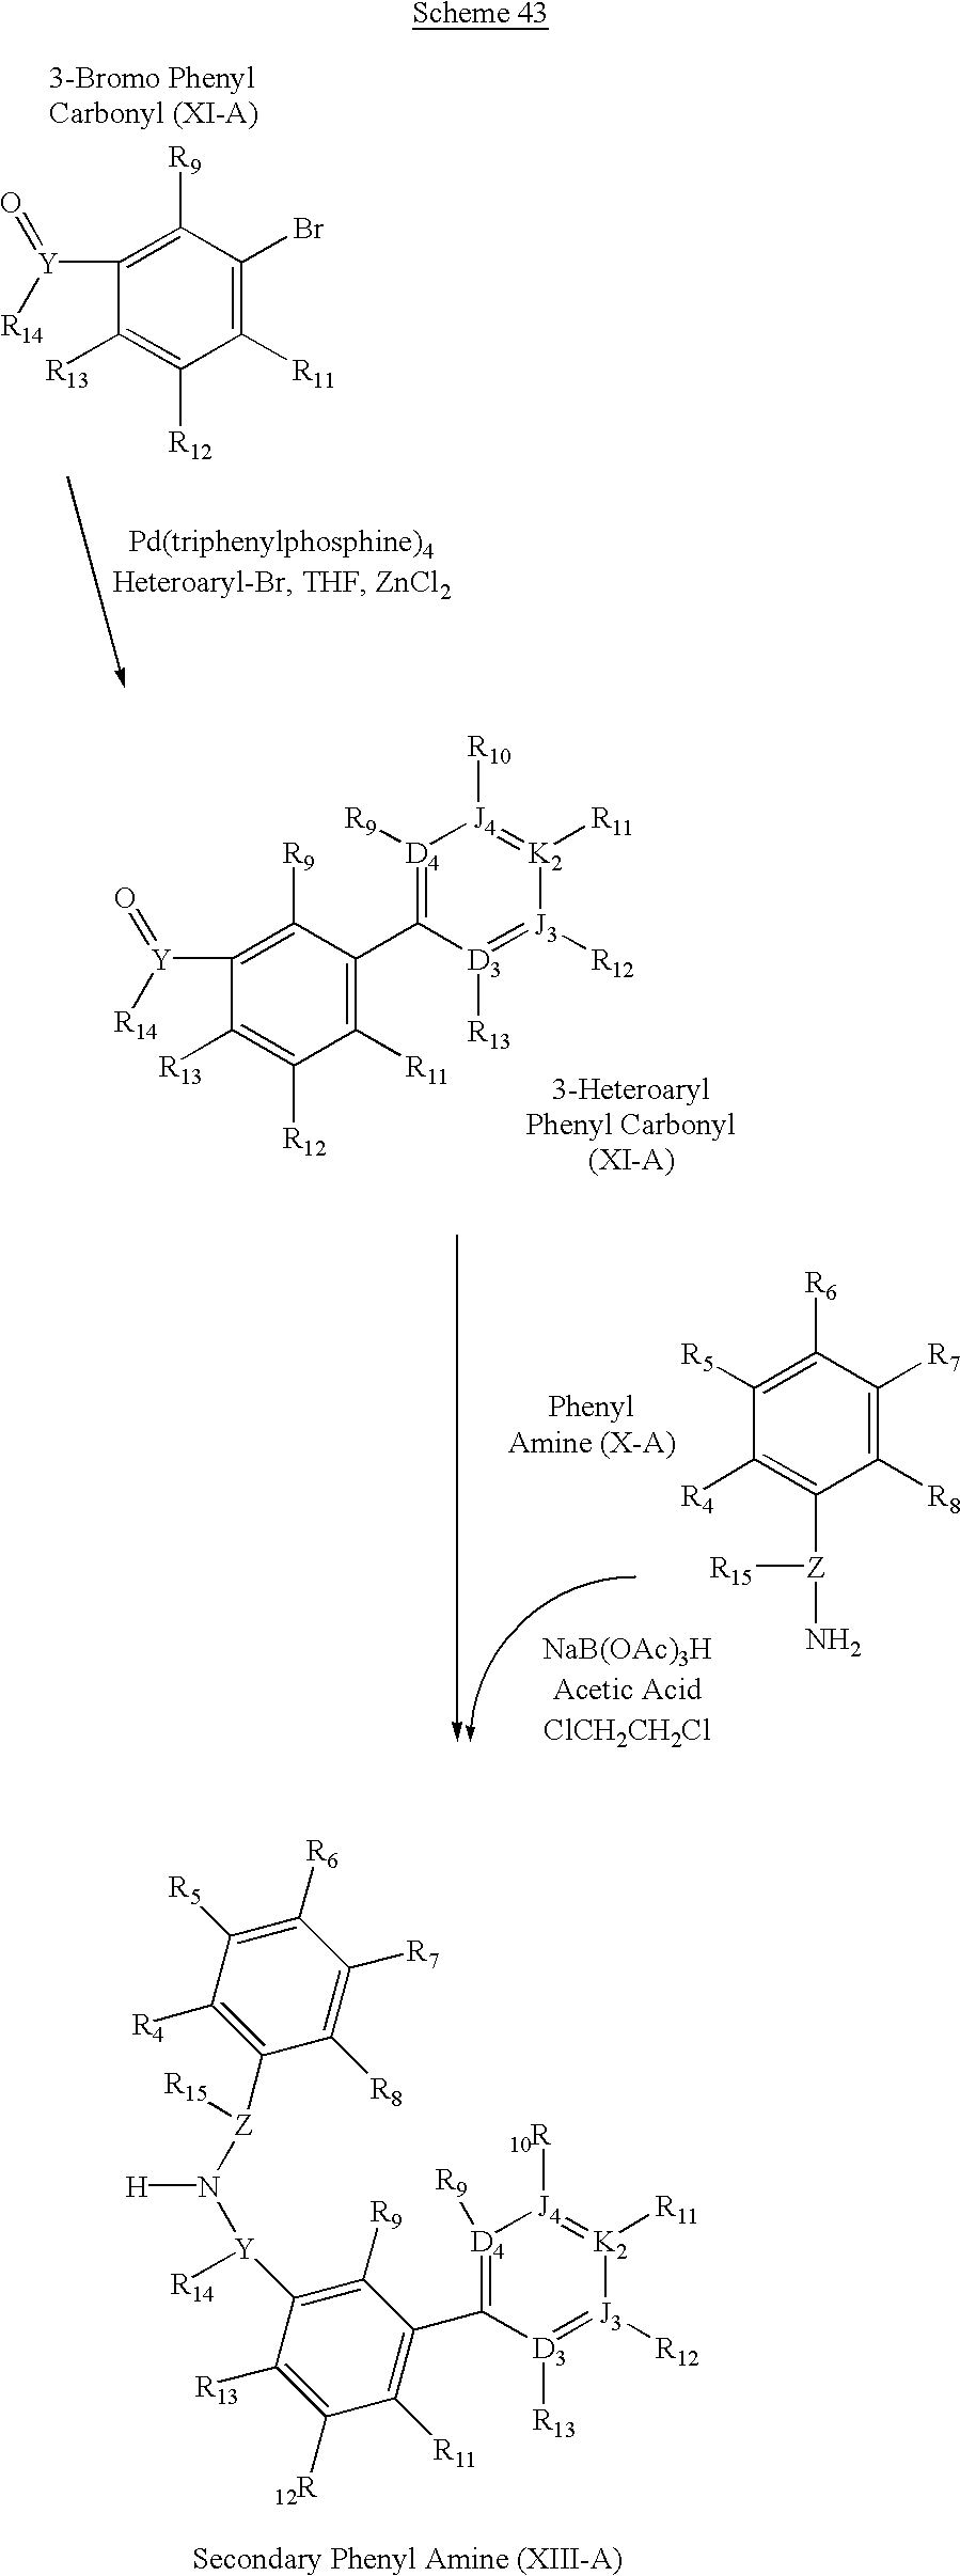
C1([Y]([R14])=O)=C([R9])C(Br)=C([R11])C([R12])=C1[R13].C1([Y]([R14])=O)=C([R9])C(C2=[D4]([R9])[J4]([R10])=[K2]([R11])[J3]([R12])=[D3]2[R13])=C([R11])C([R12])=C1[R13].C1([R5])=C([R6])C([R7])=C([R8])C([Z]([R15])N)=C1[R4].C1(C2=C([R11])C([12R])=C([R13])C([Y](N([H])[Z](C3=C([R4])C([R5])=C([R6])C([R7])=C3[R8])[R15])[R14])=C2[R9])=[D4]([R9])[J4]([10R])=[K2]([R11])[J3]([R12])=[D3]1[R13]
